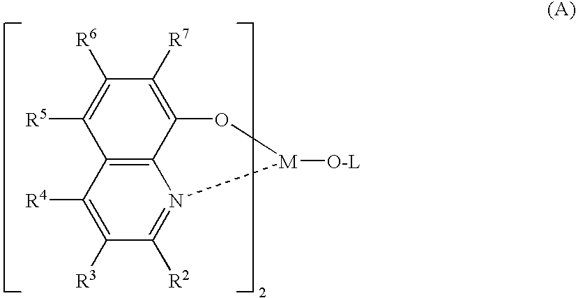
C12=C3C([R4])=C([R3])C([R2])=N1[M]([O-L])OC2=C([R7])C([R6])=C3[R5]
